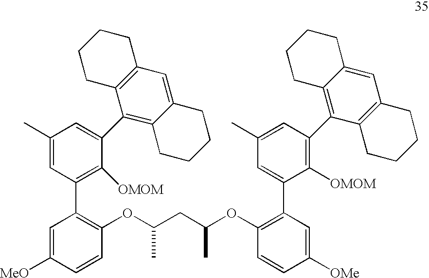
C1(C)=CC(C2=C(OC(CC(OC3=C(C4=CC(C)=CC(C5=C6C(=CC7=C5CCCC7)CCCC6)=C4[OMOM])C=C([OMe])C=C3)C)C)C=CC([MeO])=C2)=C([OMOM])C(C2=C3C(=CC4=C2CCCC4)CCCC3)=C1
